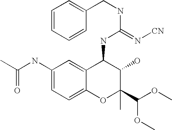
C1=CC=CC(CNC(=N[CN])NC2C3=CC(NC(C)=O)=CC=C3OC(C)(C(OC)OC)C2O)=C1
